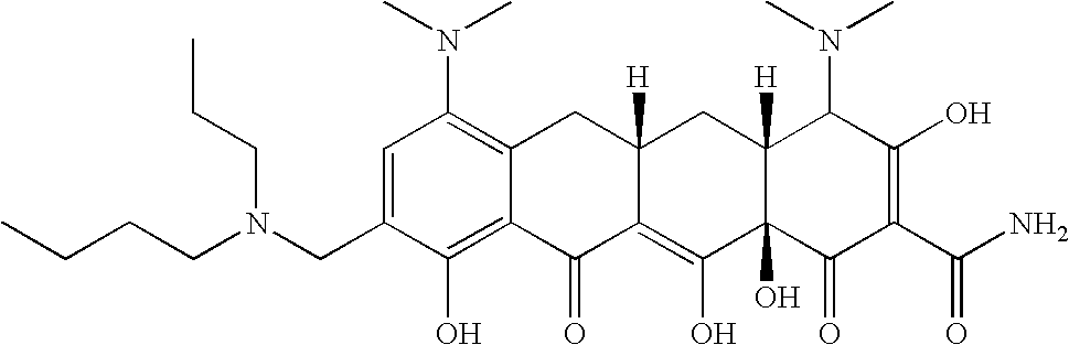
C1=C(CN(CCCC)CCC)C(O)=C2C(=C1N(C)C)CC1([H])C(=C(O)C3(O)C([H])(C1)C(N(C)C)C(O)=C(C(N)=O)C3=O)C2=O
